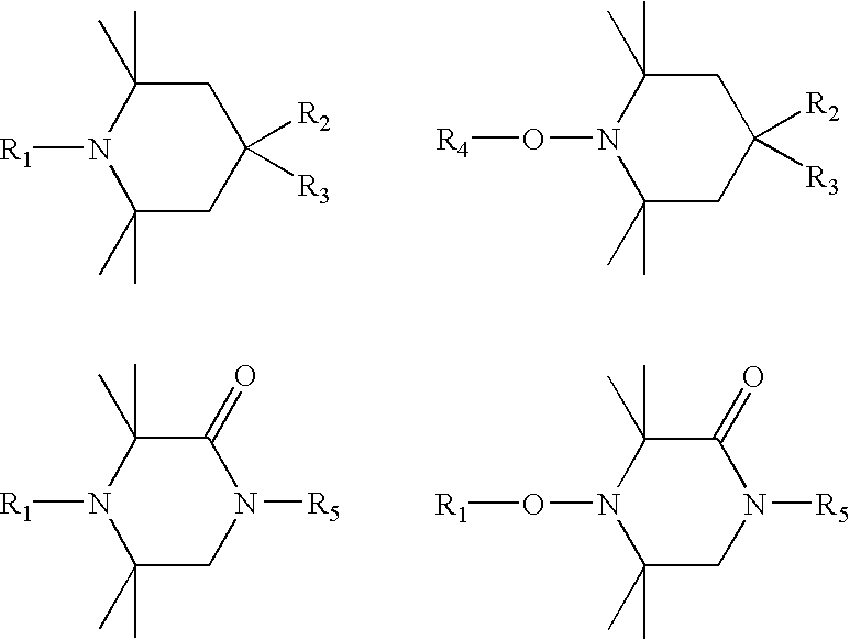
[R1]N1C(C)(C)CC([R2])([R3])CC1(C)C.[R4]ON1C(C)(C)CC([R2])([R3])CC1(C)C.[R1]N1C(C)(C)CN([R5])C(=O)C1(C)C.[R1]ON1C(C)(C)CN([R5])C(=O)C1(C)C
